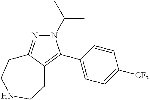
N1(C(C)C)N=C2C(=C1C1=CC=C([CF3])C=C1)CCNCC2
